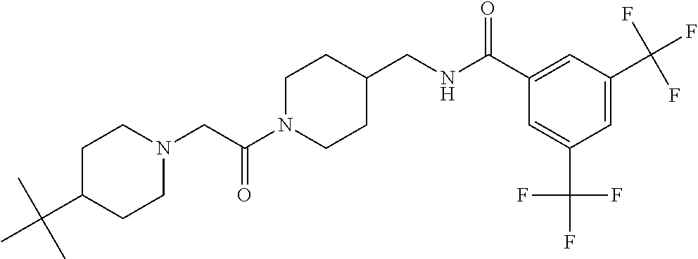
N1(CC(N2CCC(CNC(C3=CC(C(F)(F)F)=CC(C(F)(F)F)=C3)=O)CC2)=O)CCC(C(C)(C)C)CC1
